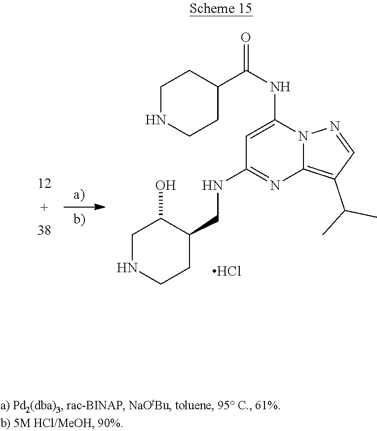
C1NCCC(C(NC2=CC(NCC3C(O)CNCC3)=NC3=C(C(C)C)C=NN23)=O)C1.Cl
